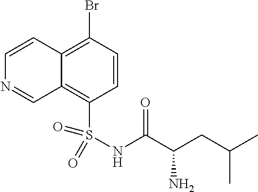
N(C(C(CC(C)C)N)=O)S(C1=C2C(=C(Br)C=C1)C=CN=C2)(=O)=O
